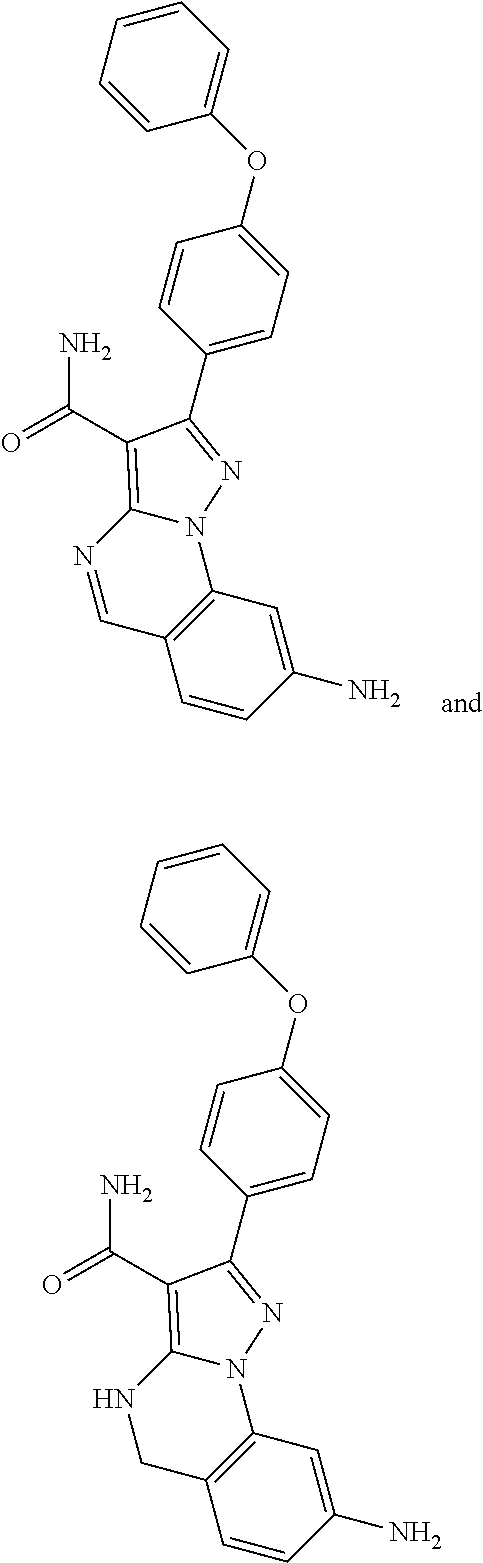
C1(C2=NN3C4=C(C=CC(N)=C4)C=NC3=C2C(=O)N)=CC=C(OC2=CC=CC=C2)C=C1.C1(C2=NN3C4=C(C=CC(N)=C4)CNC3=C2C(=O)N)=CC=C(OC2=CC=CC=C2)C=C1
